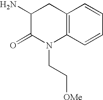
C1(N)C(=O)N(CC[OMe])C2=C(C1)C=CC=C2
